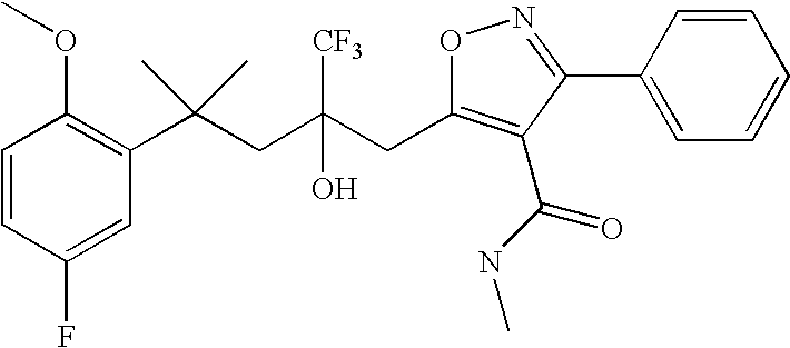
C1(F)=CC(C(CC(CC2=C(C(NC)=O)C(C3=CC=CC=C3)=NO2)([CF3])O)(C)C)=C(OC)C=C1
